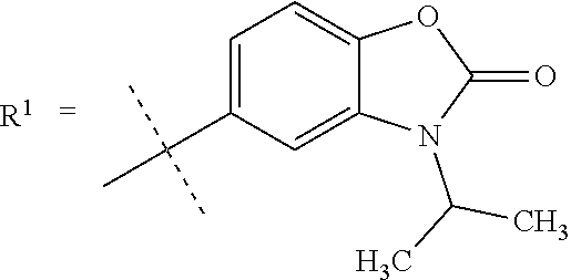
C1=C(C(C)(C)C)C=C2C(=C1)OC(=O)N2C(C)C.[R1]
